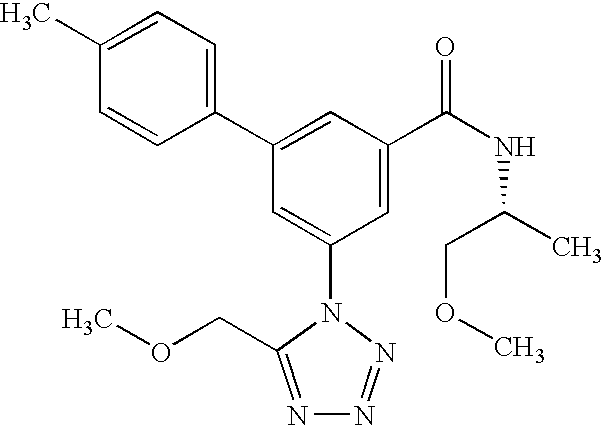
C1(C2=CC(C(NC(C)COC)=O)=CC(N3C(COC)=NN=N3)=C2)=CC=C(C)C=C1
